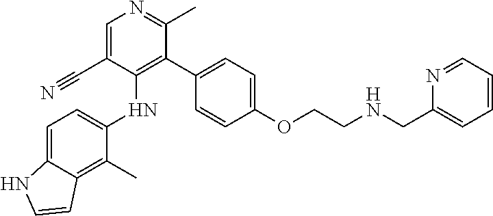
C1(C)=C2C(=CC=C1NC1=C(C3=CC=C(OCCNCC4=CC=CC=N4)C=C3)C(C)=NC=C1C#N)NC=C2
